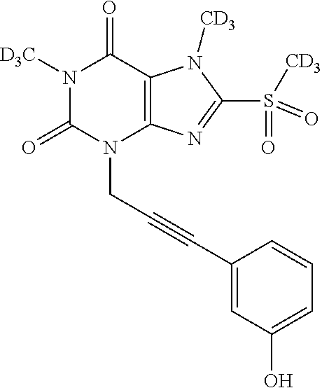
N1([D3C])C(=O)N(CC#CC2=CC(O)=CC=C2)C2=C(C1=O)N([CD3])C(S(=O)([CD3])=O)=N2
